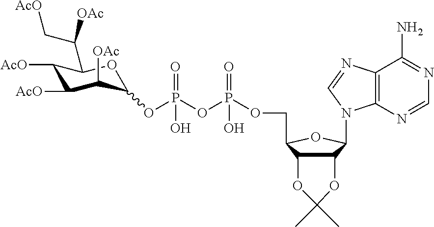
P(=O)(OP(OCC1C2C(C(N3C4=C(C(N)=NC=N4)N=C3)O1)OC(C)(C)O2)(=O)O)(O)OC1C([OAc])C([AcO])C([AcO])C(C(C[AcO])[OAc])O1
